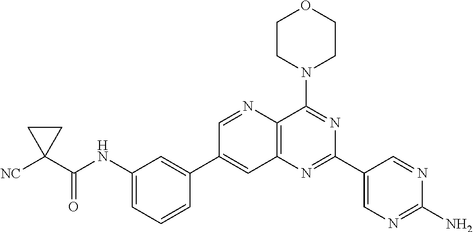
C1(NC(C2([NC])CC2)=O)=CC=CC(C2=CC3=C(N=C2)C(N2CCOCC2)=NC(C2=CN=C(N)N=C2)=N3)=C1
